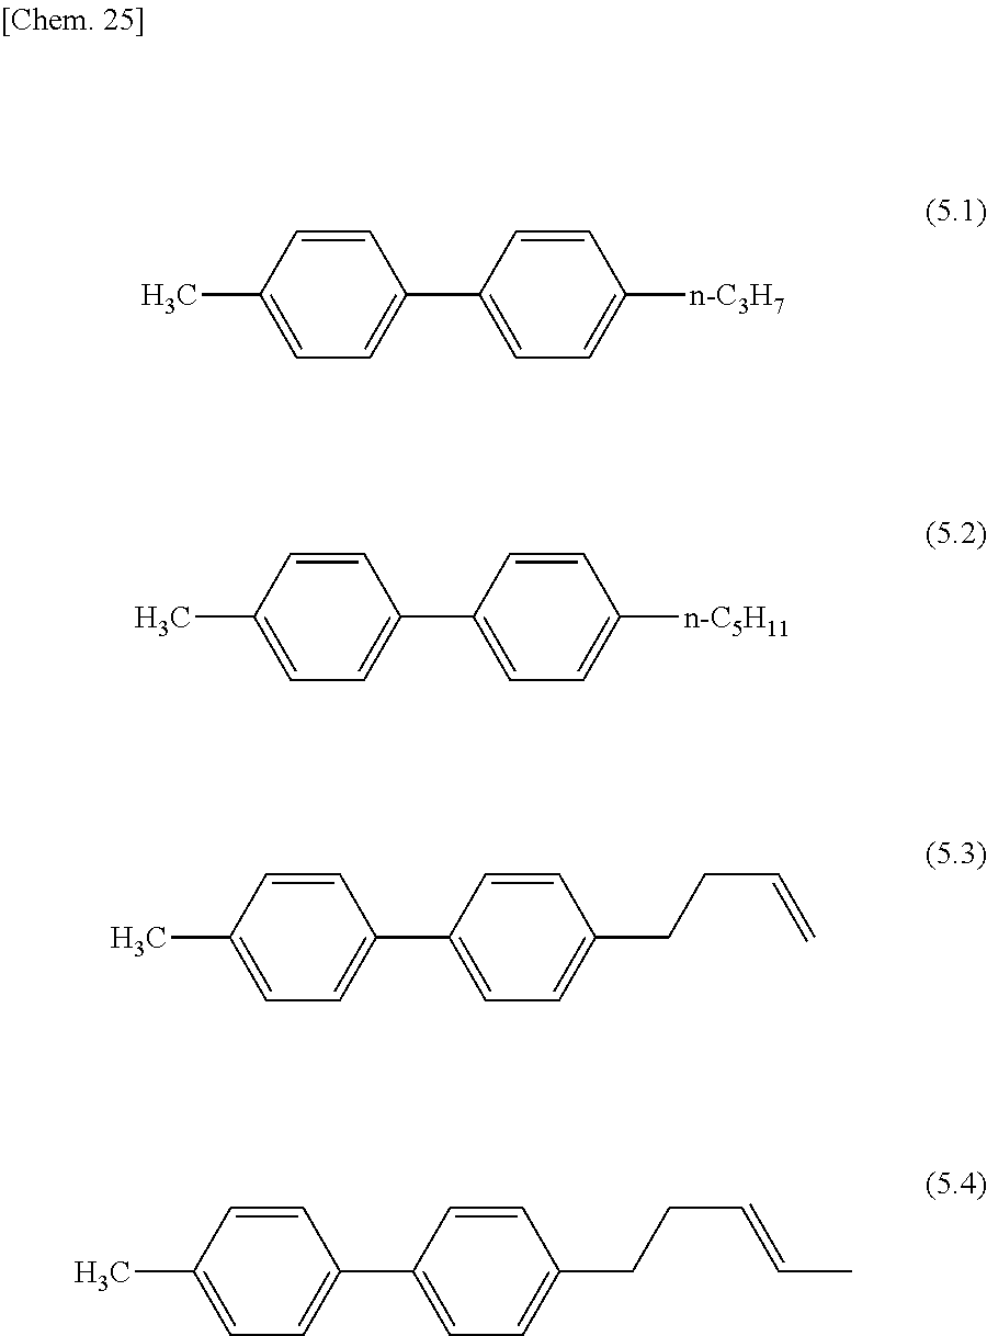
C1=CC(C)=CC=C1C1=CC=C([n-C3H7])C=C1.C1=CC(C)=CC=C1C1=CC=C([n-C5H11])C=C1.C1=CC(C)=CC=C1C1=CC=C(CCC=C)C=C1.C1=CC(C)=CC=C1C1=CC=C(CCC=CC)C=C1
